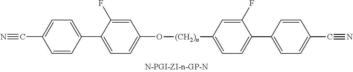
C1=CC(C2=CC=C(O[(CH2)n]C3=CC=C(C4=CC=C(C#N)C=C4)C(F)=C3)C=C2F)=CC=C1C#N
